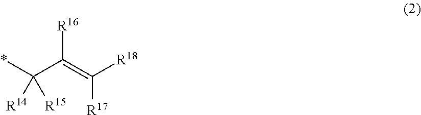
[R16]C(C([R14])(*)[R15])=C([R17])[R18]
